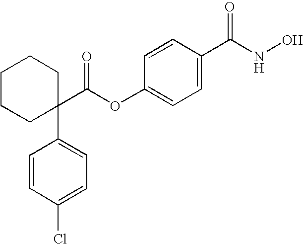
C1CCC(C(OC2=CC=C(C(NO)=O)C=C2)=O)(C2=CC=C(Cl)C=C2)CC1
